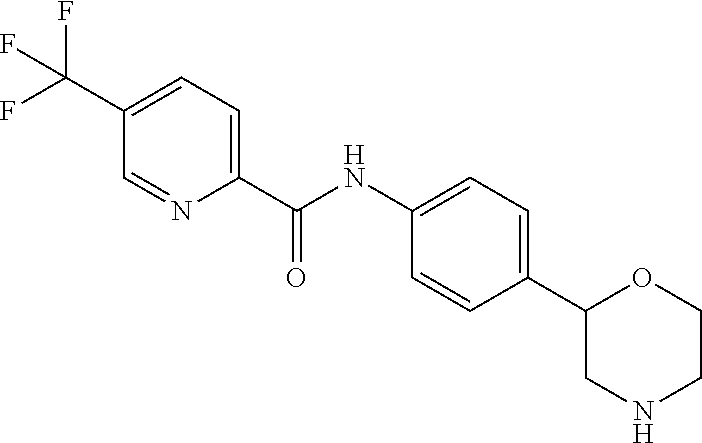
C1(C(NC2=CC=C(C3CNCCO3)C=C2)=O)=CC=C(C(F)(F)F)C=N1
